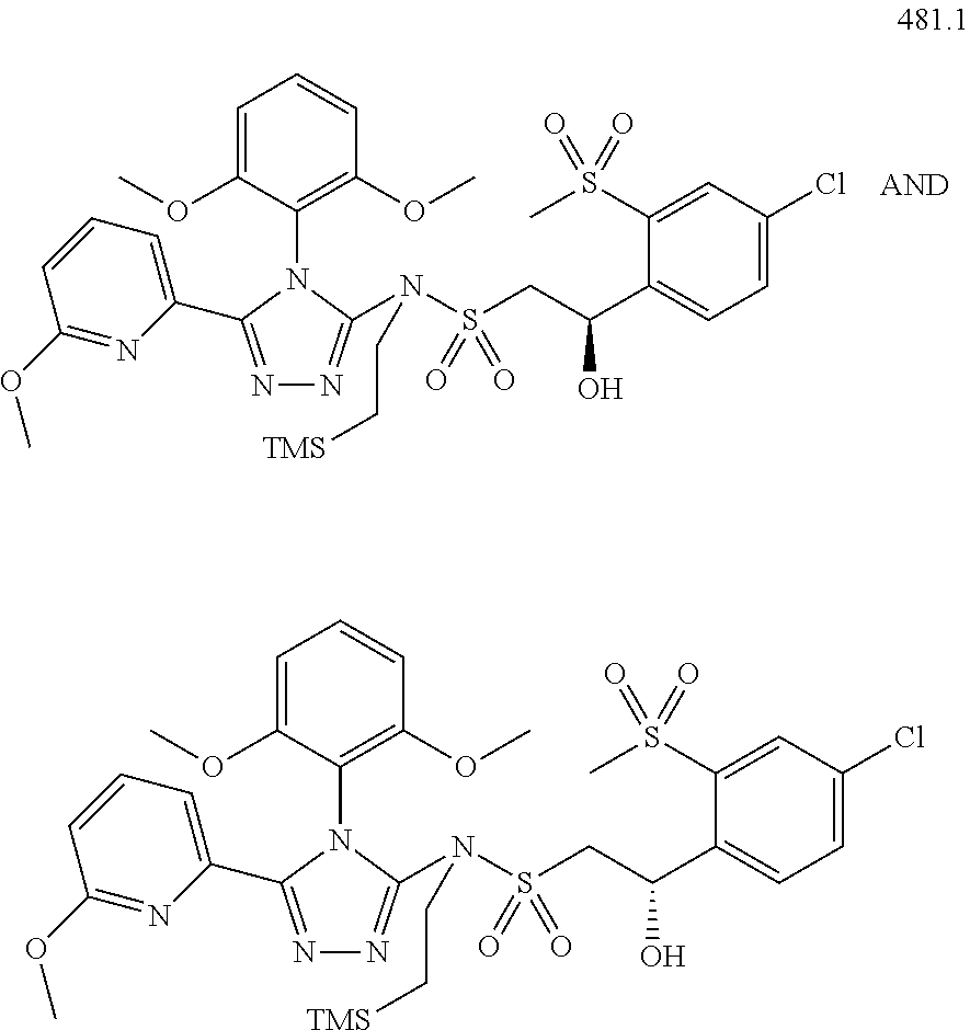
C1=C(OC)C(N2C(C3=CC=CC(OC)=N3)=NN=C2N(S(CC(C2=CC=C(Cl)C=C2S(C)(=O)=O)O)(=O)=O)CC[TMS])=C(OC)C=C1.C1=C(OC)C(N2C(C3=CC=CC(OC)=N3)=NN=C2N(S(CC(C2=CC=C(Cl)C=C2S(C)(=O)=O)O)(=O)=O)CC[TMS])=C(OC)C=C1
